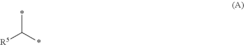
[R5]C(*)*
